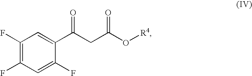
C1(F)=C(F)C=C(F)C(C(CC(O[R4])=O)=O)=C1
